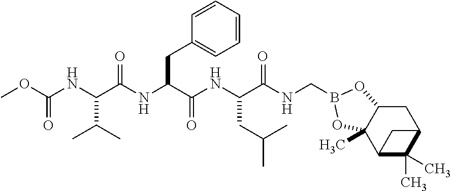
C(NC(C(NC(C(NC(C(NCB1OC2CC3C(C)(C)C(C3)C2(C)O1)=O)CC(C)C)=O)CC1=CC=CC=C1)=O)C(C)C)(=O)OC
